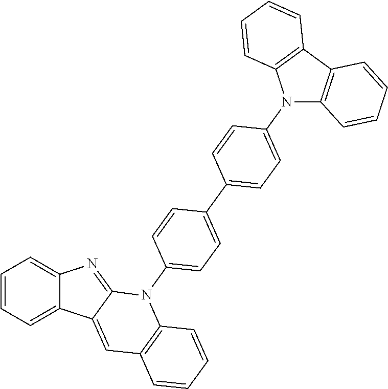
C1=CC=C2C(=C1)N=C1C2=CC2=C(N1C1=CC=C(C3=CC=C(N4C5=C(C6=C4C=CC=C6)C=CC=C5)C=C3)C=C1)C=CC=C2
